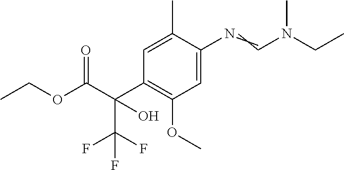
C1(C(C(OCC)=O)(C(F)(F)F)O)=C(OC)C=C(N=CN(CC)C)C(C)=C1
